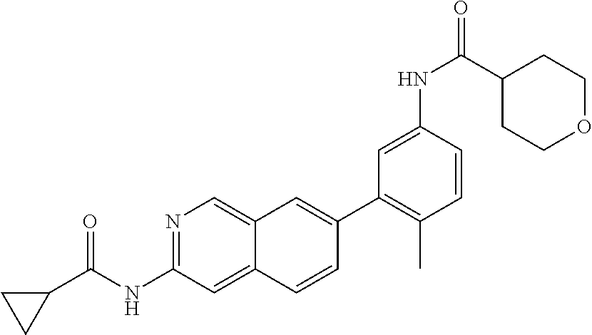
N1=C(NC(C2CC2)=O)C=C2C(=C1)C=C(C1=C(C)C=CC(NC(=O)C3CCOCC3)=C1)C=C2
